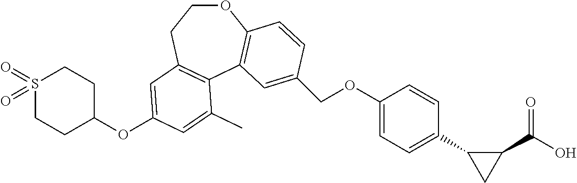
C1(OC2=CC3=C(C4=C(OCC3)C=CC(COC3=CC=C(C5CC5C(O)=O)C=C3)=C4)C(C)=C2)CCS(=O)(=O)CC1
